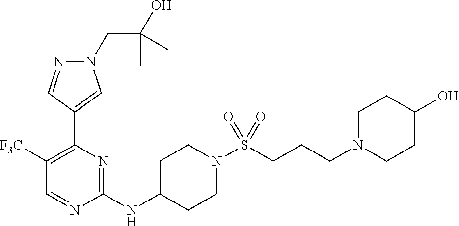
N1(CC(O)(C)C)N=CC(C2=C([F3C])C=NC(NC3CCN(S(=O)(=O)CCCN4CCC(O)CC4)CC3)=N2)=C1
